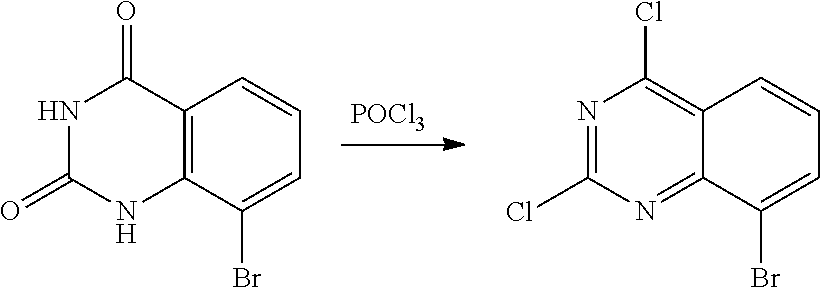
N1C(=O)NC2=C(C1=O)C=CC=C2Br.[POCl3].N1=C(Cl)N=C2C(=C1Cl)C=CC=C2Br
